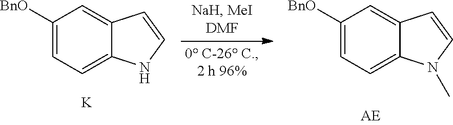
C1([BnO])=CC=C2C(=C1)C=CN2.[K].C1([BnO])=CC=C2C(=C1)C=CN2C
